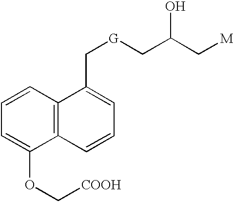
C1=CC=C(OC[COOH])C2=C1C(C[G]CC(C[M])O)=CC=C2
